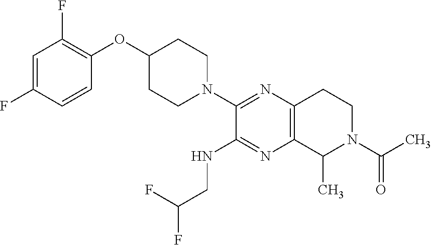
C1=C(F)C=CC(OC2CCN(C3=NC4=C(N=C3NCC(F)F)C(C)N(C(C)=O)CC4)CC2)=C1F
